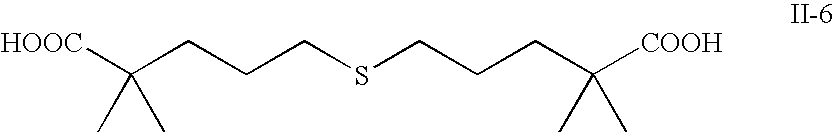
C(CCCSCCCC([COOH])(C)C)([COOH])(C)C
